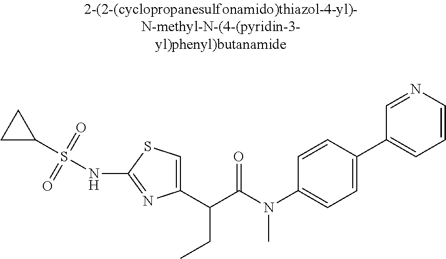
C1(C(C(N(C2=CC=C(C3=CC=CN=C3)C=C2)C)=O)CC)=CSC(NS(C2CC2)(=O)=O)=N1
